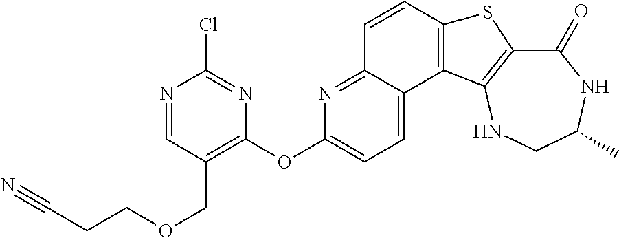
C1(=O)C2=C(NCC(C)N1)C1=C(S2)C=CC2=NC(OC3=C(COCCC#N)C=NC(Cl)=N3)=CC=C12
